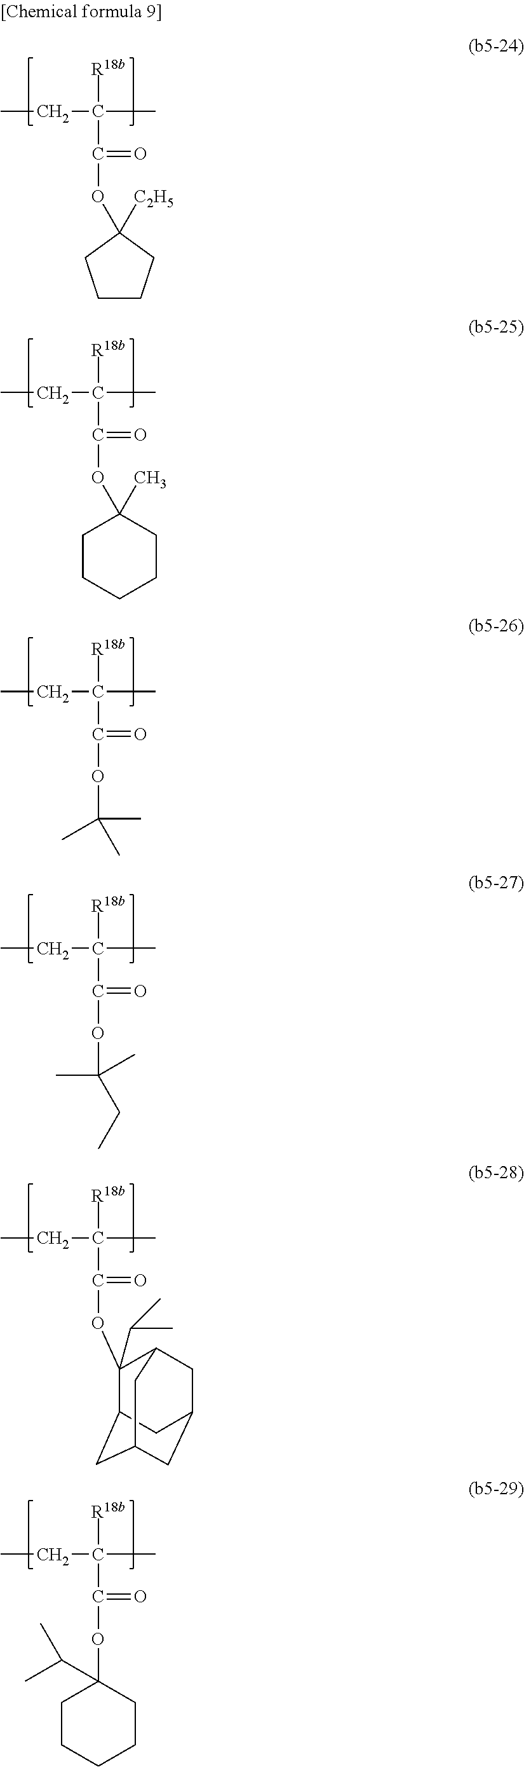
CCC(C)([R18b])C(=O)OC1([C2H5])CCCC1.CCC(C)([R18b])C(=O)OC1(C)CCCCC1.CCC(C)([R18b])C(=O)OC(C)(C)C.CCC(C)([R18b])C(=O)OC(C)(CC)C.CCC(C)([R18b])C(=O)OC1(C(C)C)C2CC3CC(CC1C3)C2.CCC(C)([R18b])C(=O)OC1(C(C)C)CCCCC1
